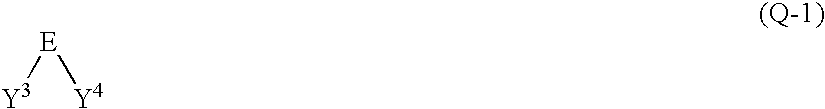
[E]([Y3])[Y4]
